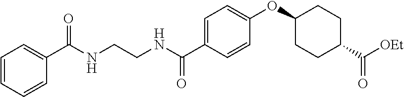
N(C(C1=CC=C(OC2CCC(C([OEt])=O)CC2)C=C1)=O)CCNC(C1=CC=CC=C1)=O
